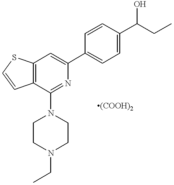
C12=C(C(N3CCN(CC)CC3)=NC(C3=CC=C(C(O)CC)C=C3)=C1)C=CS2
